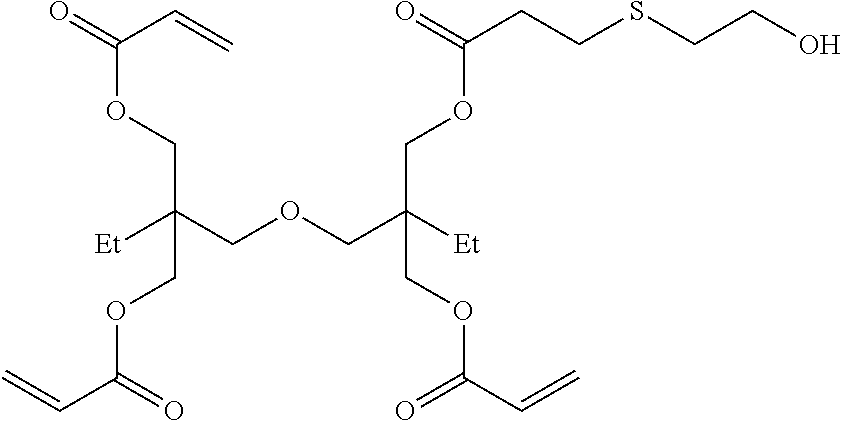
C(COCC([Et])(COC(CCSCCO)=O)COC(C=C)=O)([Et])(COC(=O)C=C)COC(C=C)=O
